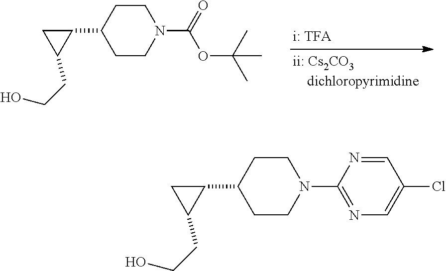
C1CC(C2CC2CCO)CCN1C(=O)OC(C)(C)C.C1CC(C2CC2CCO)CCN1C1=NC=C(Cl)C=N1
